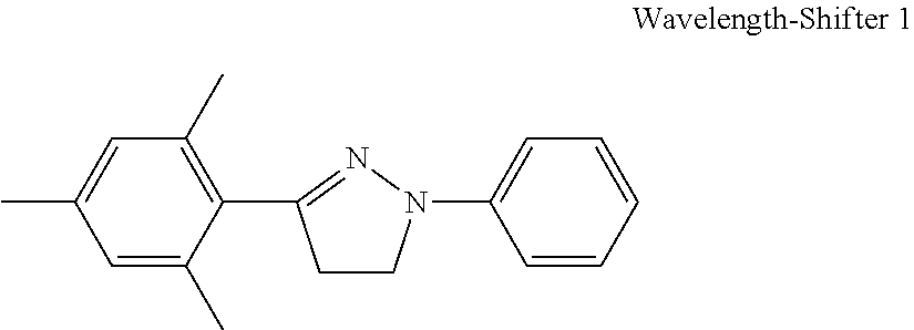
C1=C(C)C(C2=NN(C3=CC=CC=C3)CC2)=C(C)C=C1C
